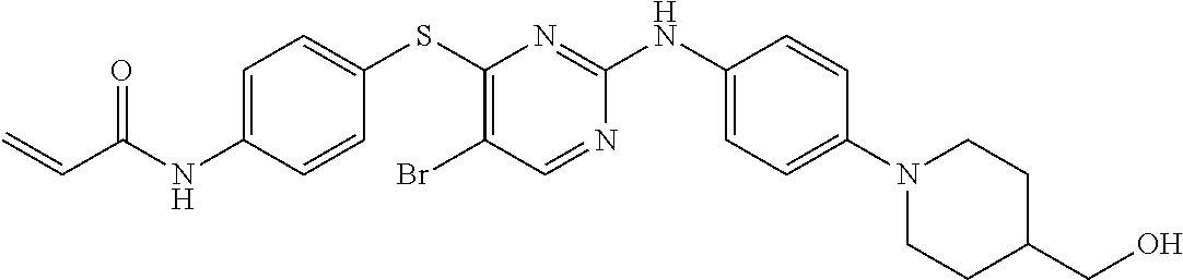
C1=C(NC(C=C)=O)C=CC(SC2=C(Br)C=NC(NC3=CC=C(N4CCC(CO)CC4)C=C3)=N2)=C1
